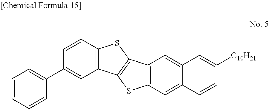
C12=C(C=C3C(=C1)C=C([C10H21])C=C3)SC1=C2SC2=C1C=C(C1=CC=CC=C1)C=C2
